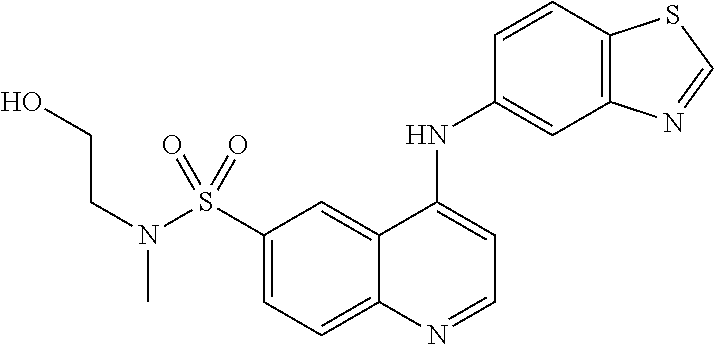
N(S(C1=CC=C2C(=C1)C(NC1=CC3=C(C=C1)SC=N3)=CC=N2)(=O)=O)(CCO)C
